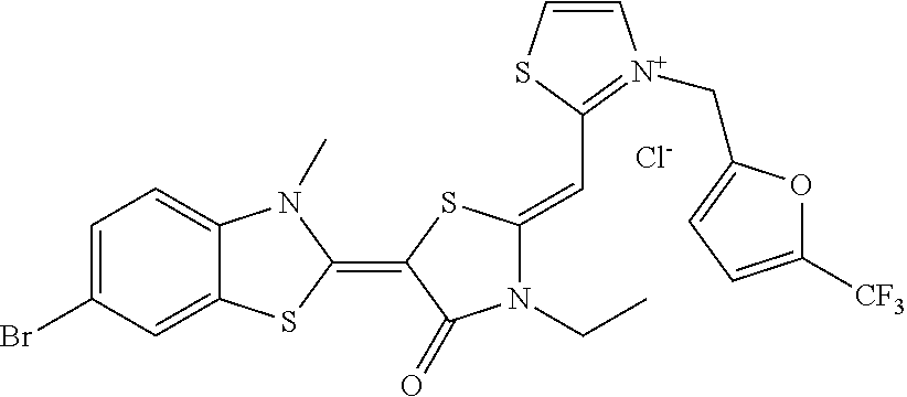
[Cl-].C1=C(Br)C=C2C(=C1)N(C)C(=C1C(=O)N(CC)C(=CC3=[N+](CC4=CC=C([CF3])O4)C=CS3)S1)S2
